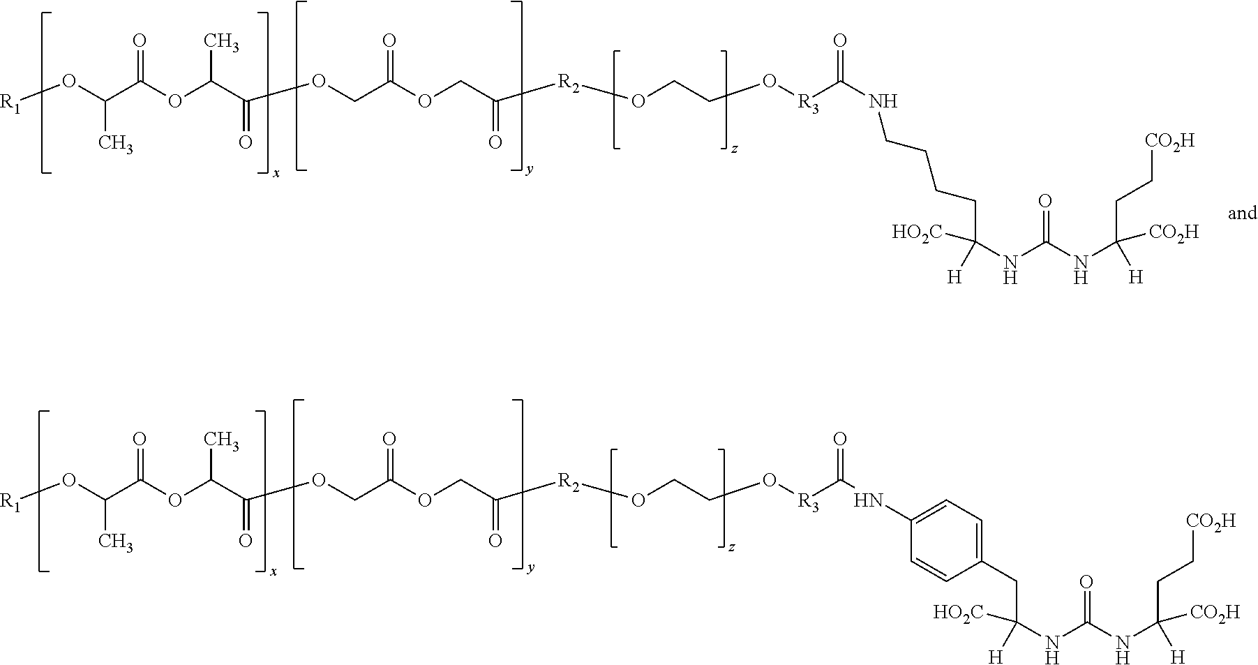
C(C(NC(NC(CC[CO2H])([H])[CO2H])=O)([H])[HO2C])C1=CC=C(NC([R3]OCCO[R2]C(COC(COC(C(OC(C(C)O[R1])=O)C)=O)=O)=O)=O)C=C1.C(C(NC(NC(CC[CO2H])([H])[CO2H])=O)([H])[HO2C])CCCNC([R3]OCCO[R2]C(COC(COC(C(OC(C(C)O[R1])=O)C)=O)=O)=O)=O
